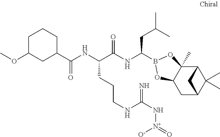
C12C3(C)C(CC(C1(C)C)C2)OB(C(NC(C(NC(C1CCCC(OC)C1)=O)CCCNC(N[N+]([O-])=O)=N)=O)CC(C)C)O3
